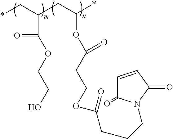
*CC(CC(*)OC(CCOC(CCCN1C(=O)C=CC1=O)=O)=O)C(=O)OCCO
